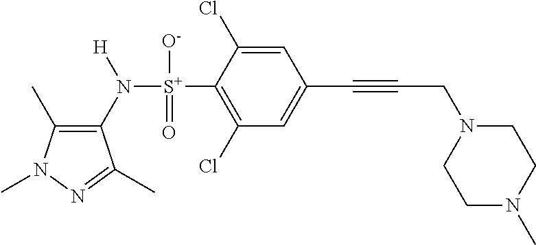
C1(C)=C(N([S+](C2=C(Cl)C=C(C#CCN3CCN(C)CC3)C=C2Cl)([O-])=O)[H])C(C)=NN1C
